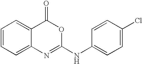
C1=CC=C2C(=C1)C(=O)OC(NC1=CC=C(Cl)C=C1)=N2
